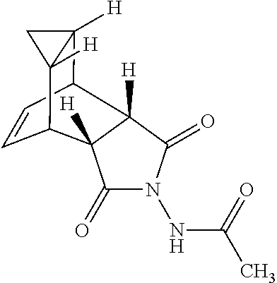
C1C2([H])C3C=CC(C12[H])C1([H])C(=O)N(NC(=O)C)C(=O)C31[H]
